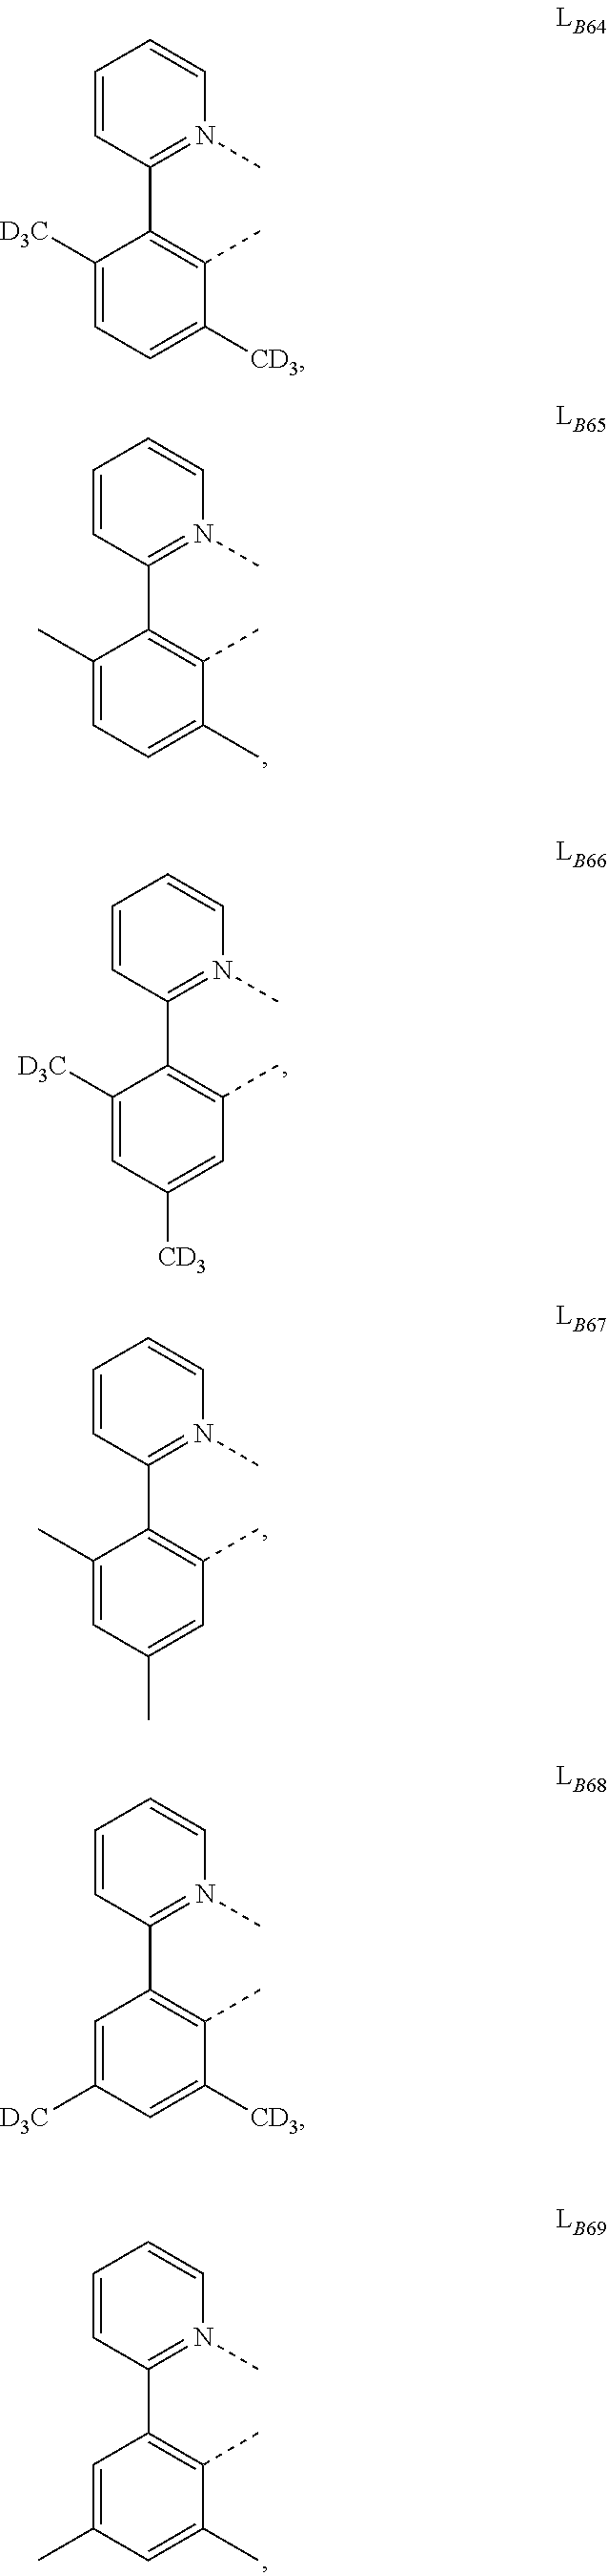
C1=CC(C2=C(C)C([CD3])=CC=C2[D3C])=N(C)C=C1.C1=CC(C2=C(C)C([CD3])=CC([D3C])=C2)=N(C)C=C1.C1=CC(C2=C(C)C(C)=CC=C2C)=N(C)C=C1.C1=CC(C2=C(C)C=C([CD3])C=C2[D3C])=N(C)C=C1.C1=CC(C2=C(C)C=C(C)C=C2C)=N(C)C=C1.C1=CC(C2=C(C)C(C)=CC(C)=C2)=N(C)C=C1
